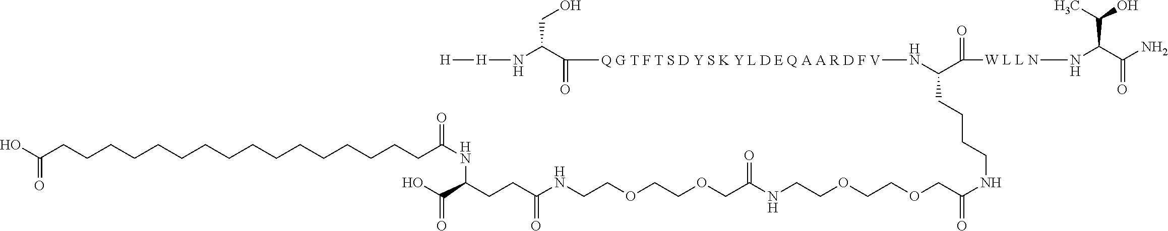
C(COCCOCCNC(CCC(C(O)=O)NC(CCCCCCCCCCCCCCCCC(O)=O)=O)=O)(=O)NCCOCCOCC(=O)NCCCCC(N[ Q G T F T S D Y S K Y L D E Q A A R D F V]C(=O)C(N[H][H])CO)C(=O)[W L L N]NC(C(O)C)C(=O)N
